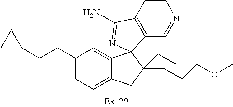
C(C1=CC=C2C(=C1)C1(C3(C2)CCC(OC)CC3)C2=C(C=CN=C2)C(N)=N1)CC1CC1
